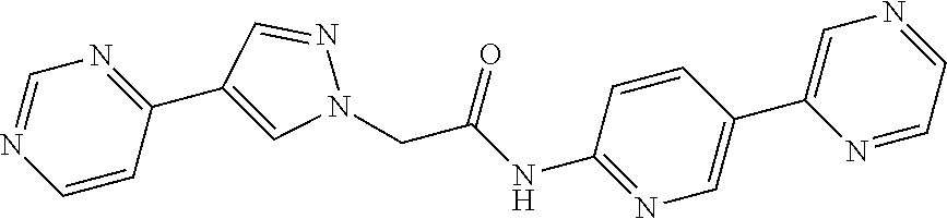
C1=CC(C2=CN(CC(NC3=NC=C(C4=CN=CC=N4)C=C3)=O)N=C2)=NC=N1
